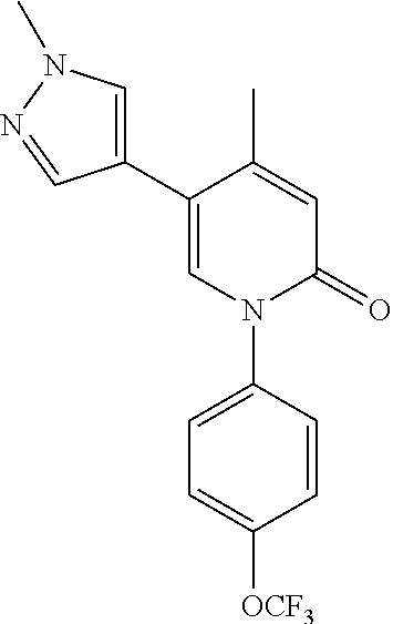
C1=C(C2=CN(C)N=C2)C(C)=CC(=O)N1C1=CC=C([OCF3])C=C1
